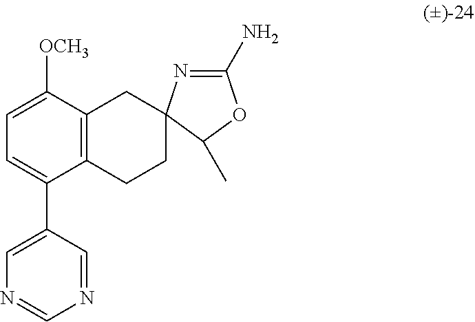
C1([OCH3])=CC=C(C2=CN=CN=C2)C2=C1CC1(CC2)N=C(N)OC1C
